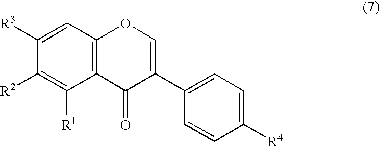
C12=C(C=C([R3])C([R2])=C1[R1])OC=C(C1=CC=C([R4])C=C1)C2=O
